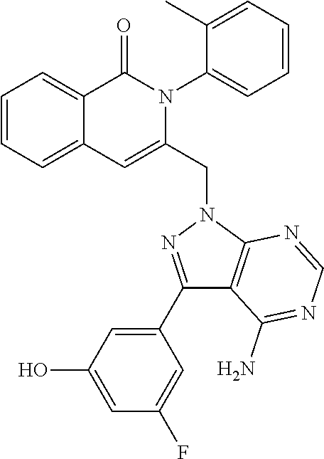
C1=CC=C2C(=C1)C(=O)N(C1=CC=CC=C1C)C(CN1C3=C(C(N)=NC=N3)C(C3=CC(O)=CC(F)=C3)=N1)=C2
